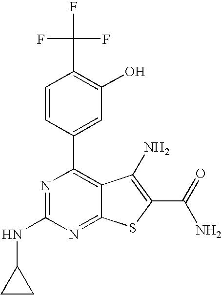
C1(C2=CC(O)=C(C(F)(F)F)C=C2)=C2C(=NC(NC3CC3)=N1)SC(C(N)=O)=C2N
